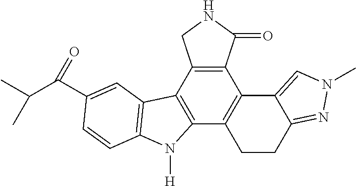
C12=C(C3=C(C4=C1C1=CN(C)N=C1CC4)N([H])C1=C3C=C(C(C(C)C)=O)C=C1)CNC2=O
